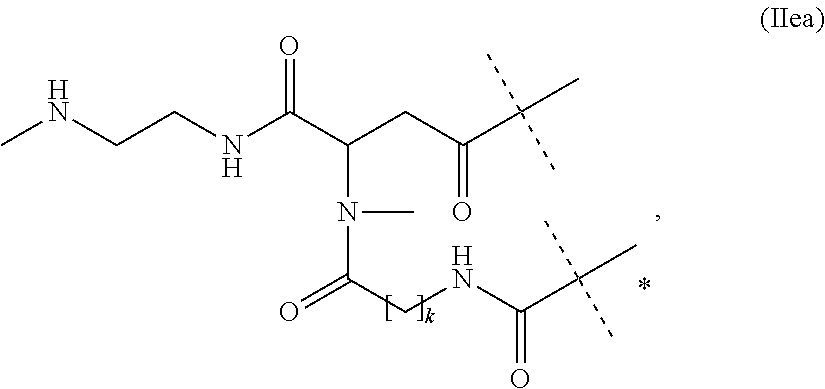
CNCCNC(C(CC(C(C)(C)C)=O)N(C(=O)CNC(=O)C(C)(C)C)C)=O
